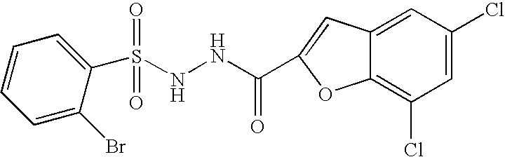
N(NC(=O)C1=CC2=CC(Cl)=CC(Cl)=C2O1)S(C1=CC=CC=C1Br)(=O)=O
